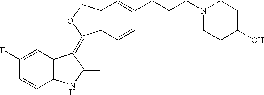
C1=C(F)C=CC2=C1C(=C1C3=C(C=C(CCCN4CCC(O)CC4)C=C3)CO1)C(=O)N2
